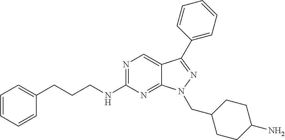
N1=C(NCCCC2=CC=CC=C2)N=C2C(=C1)C(C1=CC=CC=C1)=NN2CC1CCC(N)CC1
